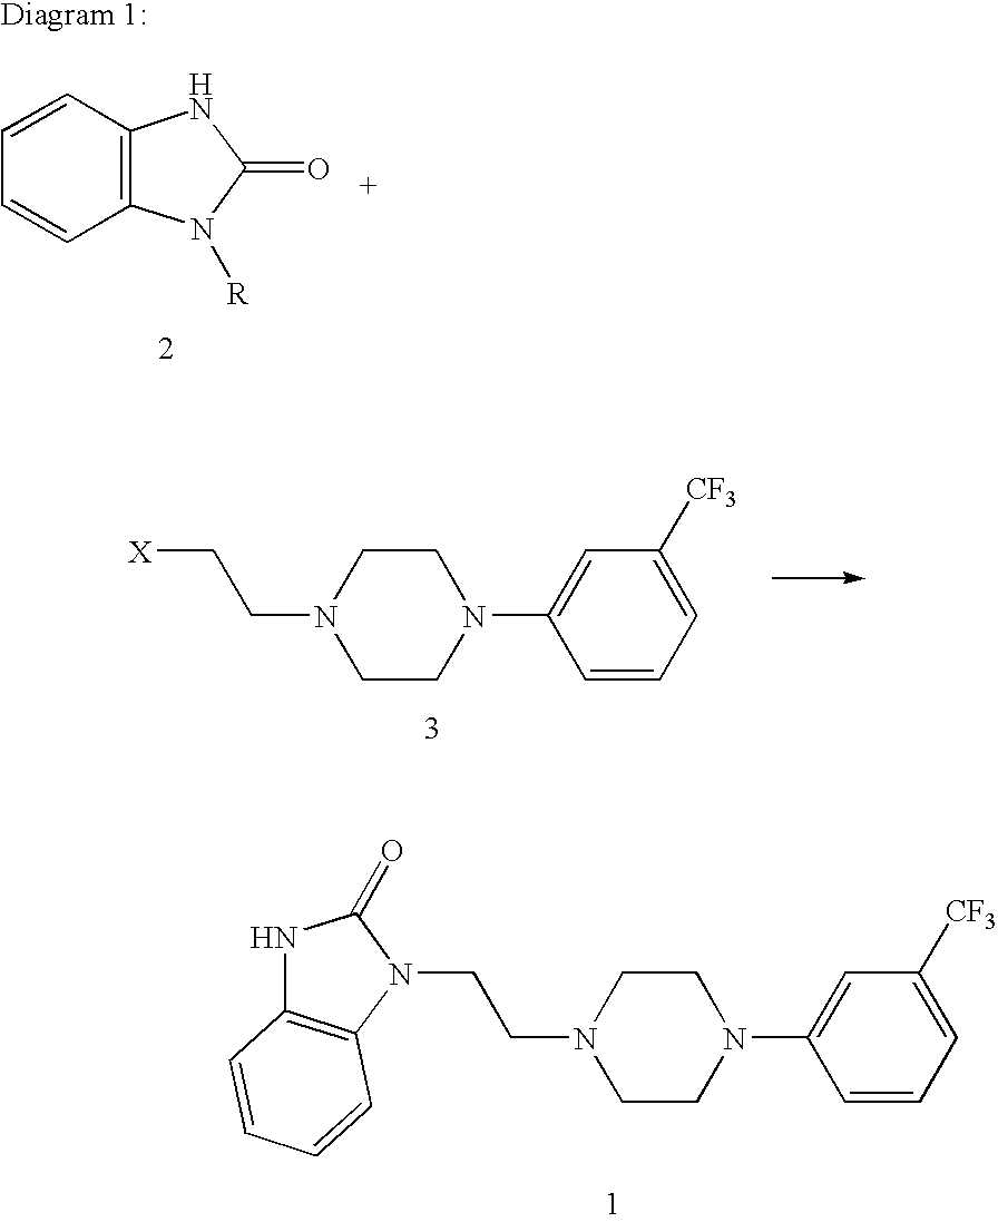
C1CN(C2=CC([CF3])=CC=C2)CCN1CC[X].C1=CC2=C(C=C1)N([R])C(=O)N2.C1CN(C2=CC([CF3])=CC=C2)CCN1CCN1C2=C(NC1=O)C=CC=C2
